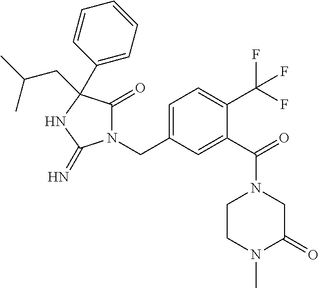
N1(CC2=CC=C(C(F)(F)F)C(C(=O)N3CCN(C)C(=O)C3)=C2)C(=O)C(C2=CC=CC=C2)(CC(C)C)NC1=N
